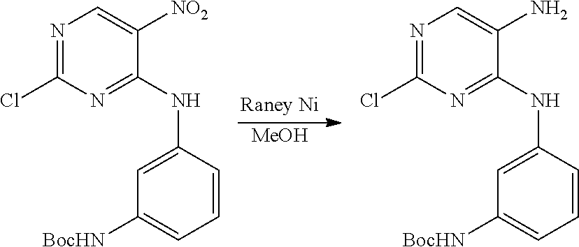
[MeOH].N1=C(Cl)N=C(NC2=CC([BocHN])=CC=C2)C([NO2])=C1.N1=C(Cl)N=C(NC2=CC([BocHN])=CC=C2)C(N)=C1
